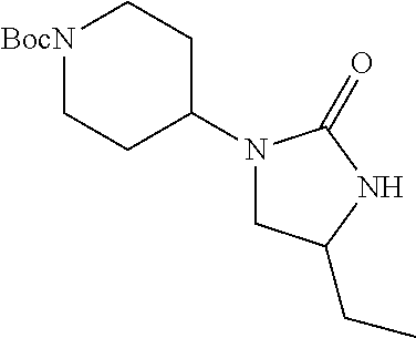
[BocN]1CCC(N2CC(CC)NC2=O)CC1
